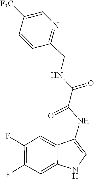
C1([F3C])=CN=C(CNC(C(=O)NC2=CNC3=CC(F)=C(F)C=C23)=O)C=C1
